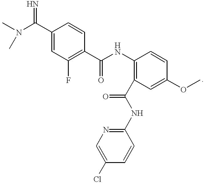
C1(C(N(C)C)=N)=CC(F)=C(C(NC2=C(C(NC3=NC=C(Cl)C=C3)=O)C=C(OC)C=C2)=O)C=C1
